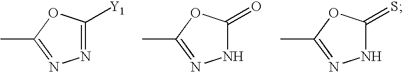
N1=C([Y1])OC(C)=N1.N1C(=O)OC(C)=N1.N1C(=S)OC(C)=N1
